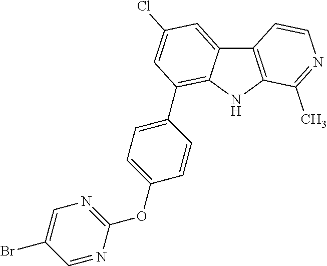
C12=C(NC3=C(C4=CC=C(OC5=NC=C(Br)C=N5)C=C4)C=C(Cl)C=C13)C(C)=NC=C2
